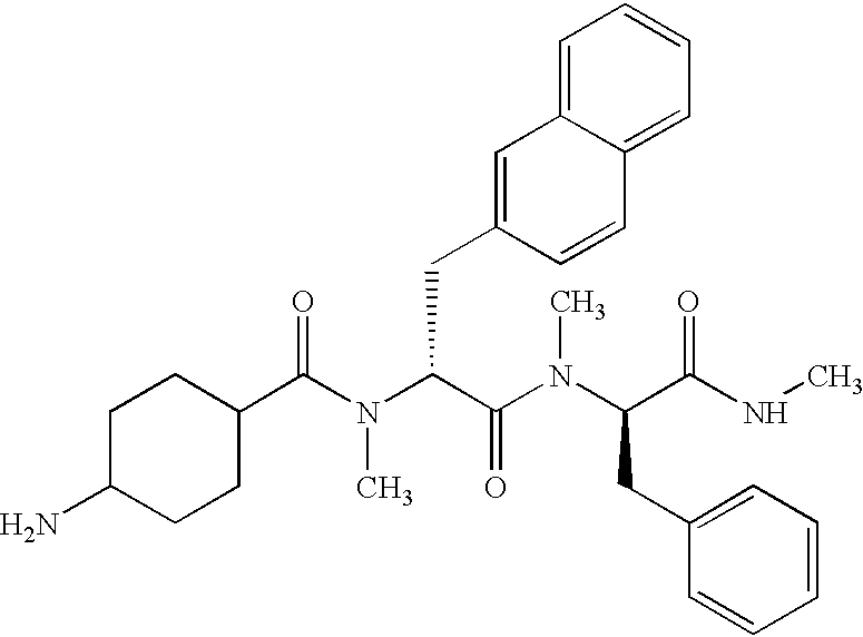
C1C(N)CCC(C(N(C(C(N(C(C(NC)=O)CC2=CC=CC=C2)C)=O)CC2=CC3=CC=CC=C3C=C2)C)=O)C1
